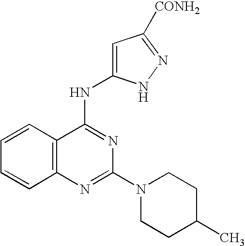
C12=C(N=C(N3CCC(C)CC3)N=C1NC1=CC([CONH2])=NN1)C=CC=C2
